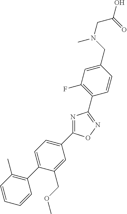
N1=C(C2=CC=C(C3=C(C)C=CC=C3)C(COC)=C2)ON=C1C1=C(F)C=C(CN(CC(O)=O)C)C=C1
